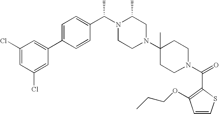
C1(Cl)=CC(Cl)=CC(C2=CC=C(C(N3CCN(C4(C)CCN(C(=O)C5=C(OCCC)C=CS5)CC4)CC3C)C)C=C2)=C1
